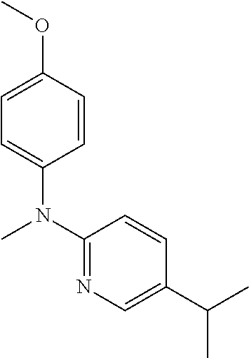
C1=C(N(C)C2=NC=C(C(C)C)C=C2)C=CC(OC)=C1
